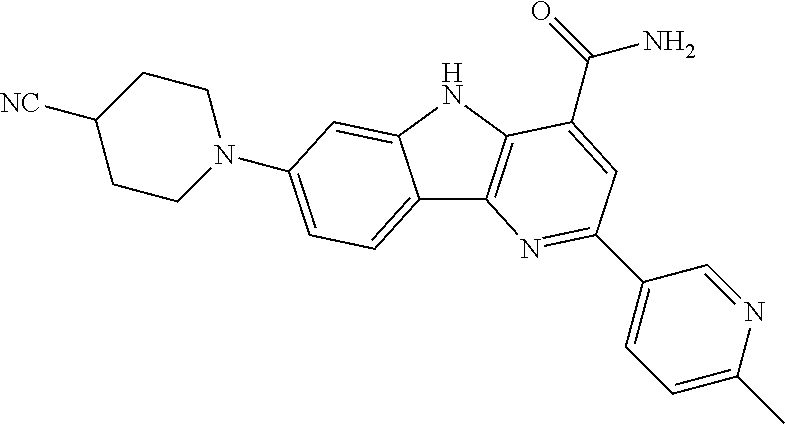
C12=CC=C(N3CCC([NC])CC3)C=C1NC1=C2N=C(C2=CC=C(C)N=C2)C=C1C(=O)N
